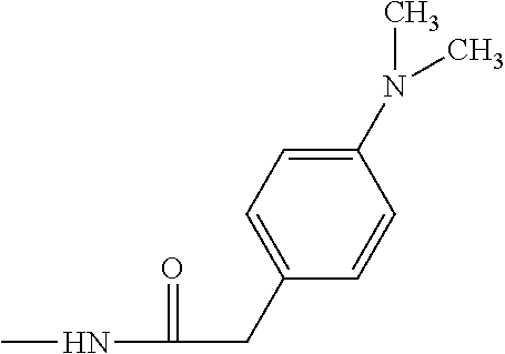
CNC(=O)CC1=CC=C(N(C)C)C=C1
